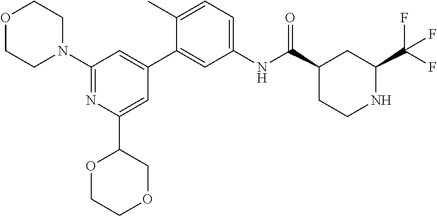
O1CCN(C2=NC(C3OCCOC3)=CC(C3=CC(NC(C4CCNC(C(F)(F)F)C4)=O)=CC=C3C)=C2)CC1
